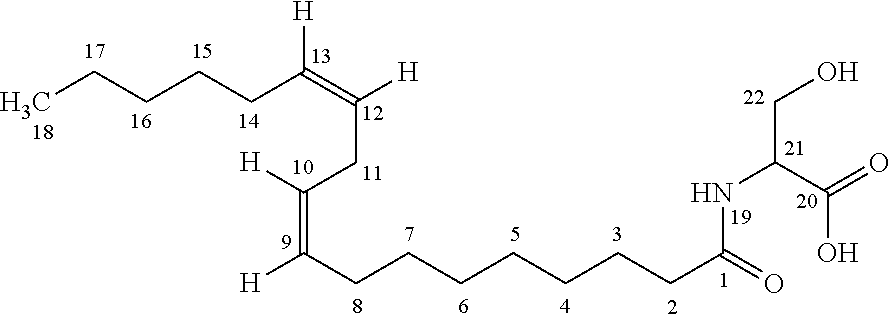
CCCCCC(=C([H])CC(=C([H])CCCCCCCC(NC(CO)C(=O)O)=O)[H])[H]
